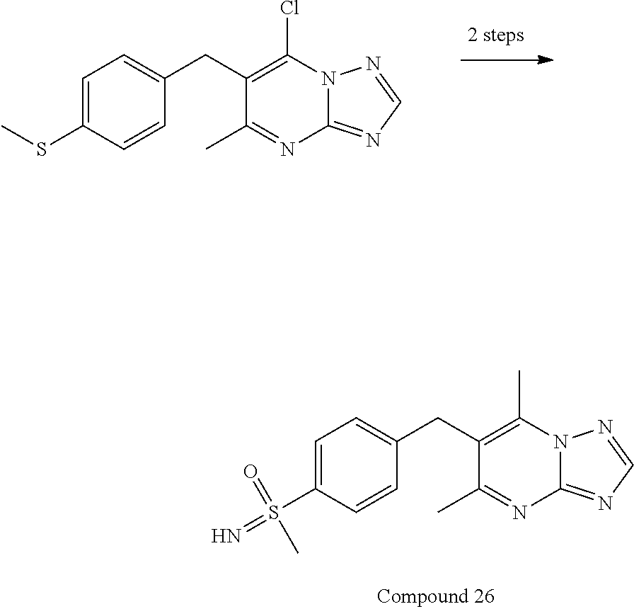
C1=C(S(=N)(C)=O)C=CC(CC2=C(C)N3C(=NC=N3)N=C2C)=C1.C1=C(SC)C=CC(CC2=C(Cl)N3C(=NC=N3)N=C2C)=C1
